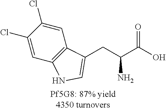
C1=C(Cl)C(Cl)=CC2=C1C(CC(C(O)=O)N)=CN2
